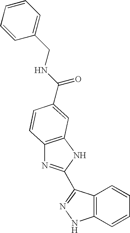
C1=CC=C(CNC(=O)C2=CC3=C(N=C(C4=NNC5=C4C=CC=C5)N3)C=C2)C=C1
